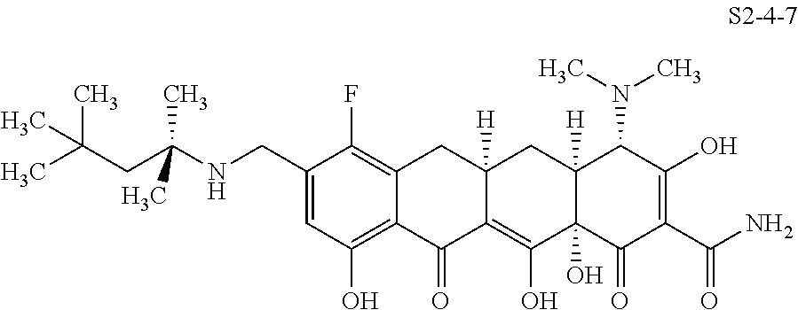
C1(CNC(CC(C)(C)C)(C)C)=CC(O)=C2C(=C1F)CC1([H])C(=C(O)C3(O)C([H])(C1)C(N(C)C)C(O)=C(C(N)=O)C3=O)C2=O
